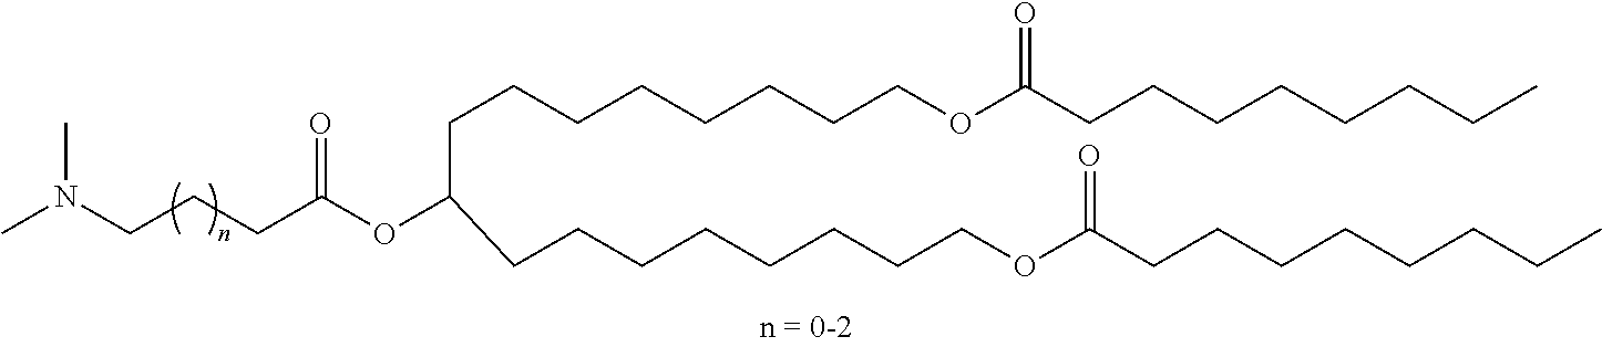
CN(CCCC(OC(CCCCCCCCOC(CCCCCCCC)=O)CCCCCCCCOC(CCCCCCCC)=O)=O)C
